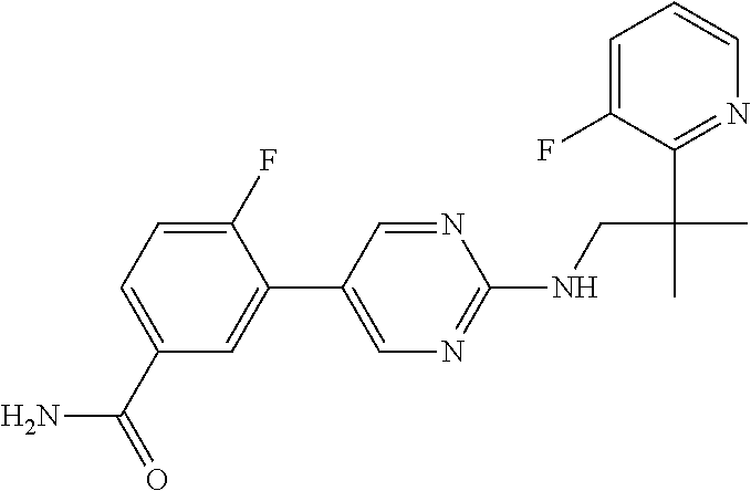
C1=C(F)C(C(C)(C)CNC2=NC=C(C3=CC(C(N)=O)=CC=C3F)C=N2)=NC=C1
